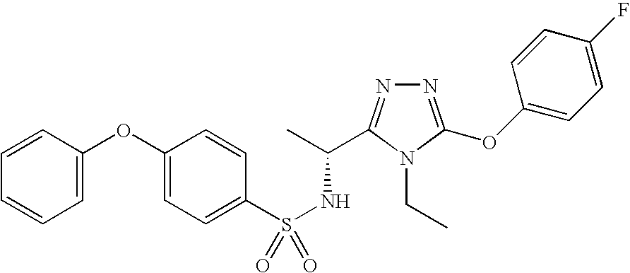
S(NC(C)C1=NN=C(OC2=CC=C(F)C=C2)N1CC)(=O)(C1=CC=C(OC2=CC=CC=C2)C=C1)=O
